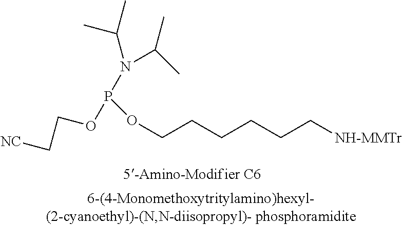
[NC]CCOP(OCCCCCC[NH-MMTr])N(C(C)C)C(C)C
